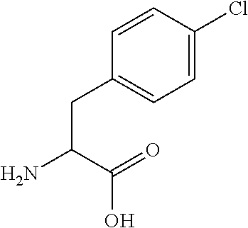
C(C(=O)O)(N)CC1=CC=C(Cl)C=C1
